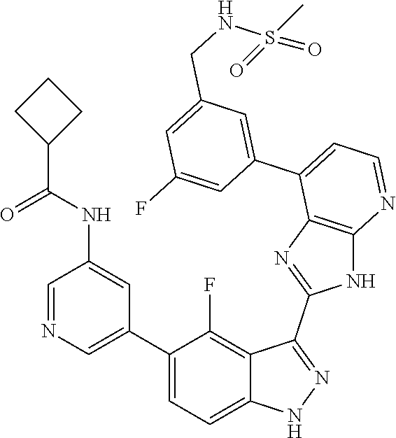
C1=NC=C(C2=CC=C3C(=C2F)C(C2=NC4=C(N2)N=CC=C4C2=CC(CNS(=O)(C)=O)=CC(F)=C2)=NN3)C=C1NC(=O)C1CCC1
